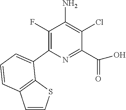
N1=C(C(=O)O)C(Cl)=C(N)C(F)=C1C1=CC=CC2=C1SC=C2
